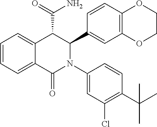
C1=C2C(=CC=C1)C(C(=O)N)C(C1=CC3=C(C=C1)OCCO3)N(C1=CC(Cl)=C(C(C)(C)C)C=C1)C2=O
